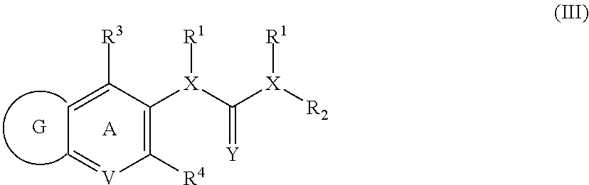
[A].C1([X](C(=[Y])[X]([R2])[R1])[R1])=C([R4])[V]=CC=C1[R3]
